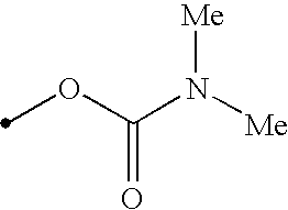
C(OC)(N([Me])[Me])=O
